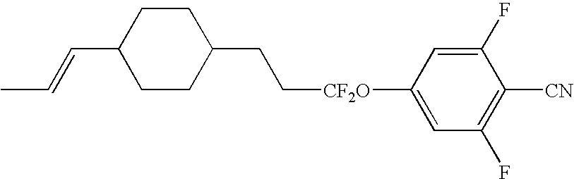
C([CF2O]C1=CC(F)=C([CN])C(F)=C1)CC1CCC(C=CC)CC1
